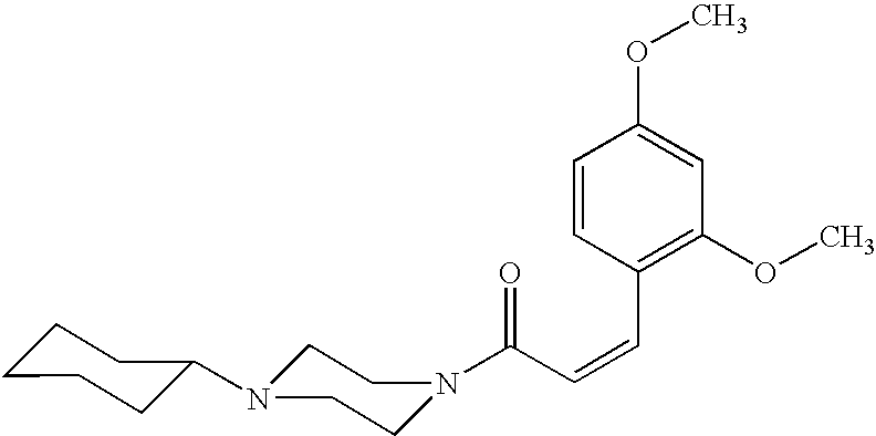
C(C=CC1=C(OC)C=C(OC)C=C1)(=O)N1CCN(C2CCCCC2)CC1
